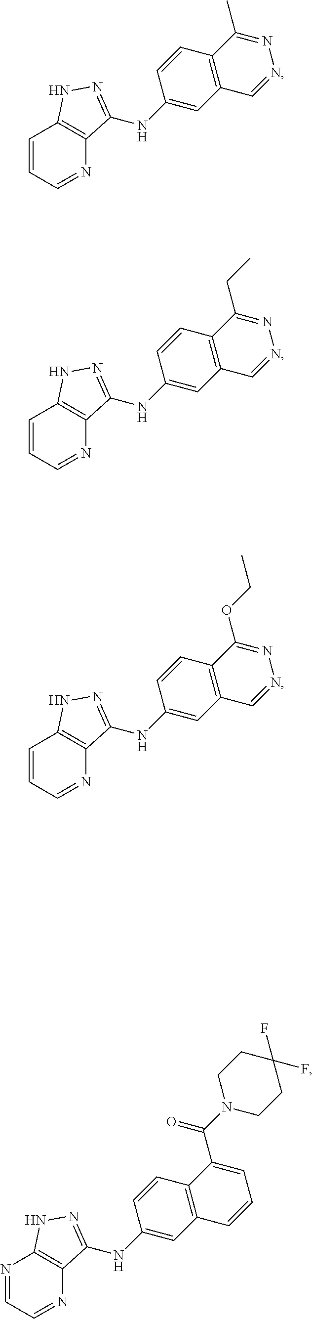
N1=CC=NC2=C1NN=C2NC1=CC2=C(C=C1)C(C(N1CCC(F)(F)CC1)=O)=CC=C2.C1=CC=NC2=C1NN=C2NC1=CC2=C(C=C1)C(C)=NN=C2.C1=CC=NC2=C1NN=C2NC1=CC2=C(C=C1)C(CC)=NN=C2.C1=CC=NC2=C1NN=C2NC1=CC2=C(C=C1)C(OCC)=NN=C2
